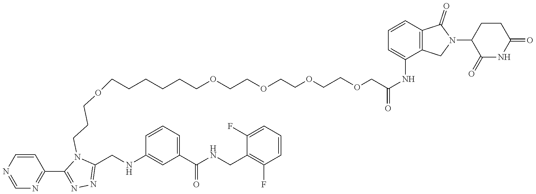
C(OCCOCC(NC1=CC=CC2=C1CN(C1C(=O)NC(=O)CC1)C2=O)=O)COCCOCCCCCCOCCCN1C(CNC2=CC(C(NCC3=C(F)C=CC=C3F)=O)=CC=C2)=NN=C1C1=NC=NC=C1
